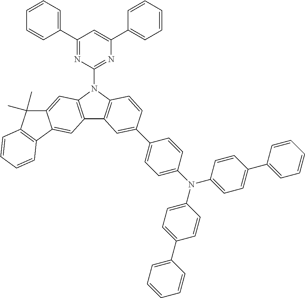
C1(C2=CC=CC=C2)=NC(N2C3=C(C4=C2C=C2C(=C4)C4=C(C2(C)C)C=CC=C4)C=C(C2=CC=C(N(C4=CC=C(C5=CC=CC=C5)C=C4)C4=CC=C(C5=CC=CC=C5)C=C4)C=C2)C=C3)=NC(C2=CC=CC=C2)=C1
